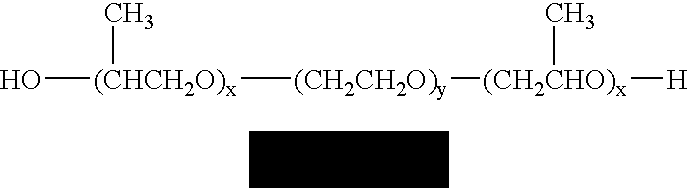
C1CC2C1C1C2CC1.[EO].O[(CHCH2O)x]([(CH2CH2O)y][(CH2CHO)x]([H])C)C.[PO].[PO]
